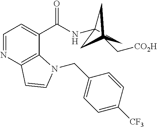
C1C2(NC(C3=CC=NC4=C3N(CC3=CC=C([CF3])C=C3)C=C4)=O)CC1(C[CO2H])C2
